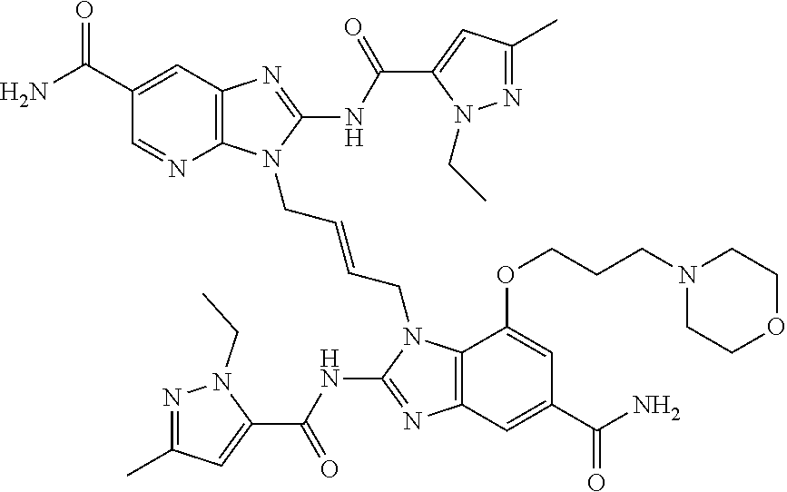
C12=C(N=C(NC(C3=CC(C)=NN3CC)=O)N1CC=CCN1C3=C(N=C1NC(C1=CC(C)=NN1CC)=O)C=C(C(N)=O)C=C3OCCCN1CCOCC1)C=C(C(N)=O)C=N2
